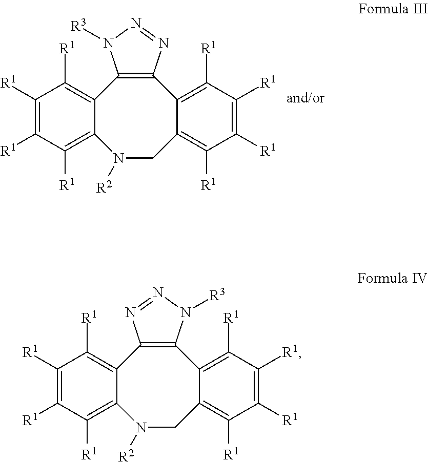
C12=C(C3=C([R1])C([R1])=C([R1])C([R1])=C3N([R2])CC3=C([R1])C([R1])=C([R1])C([R1])=C13)N([R3])N=N2.C12=C(C3=C([R1])C([R1])=C([R1])C([R1])=C3N([R2])CC3=C([R1])C([R1])=C([R1])C([R1])=C13)N=NN2[R3]
